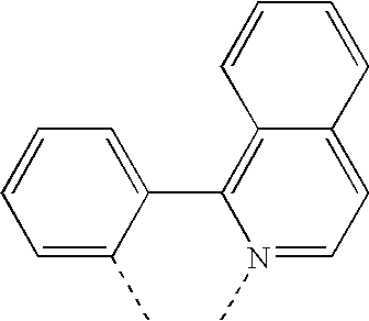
C1=C(C)C(C2=C3C(=CC=N2C)C=CC=C3)=CC=C1
